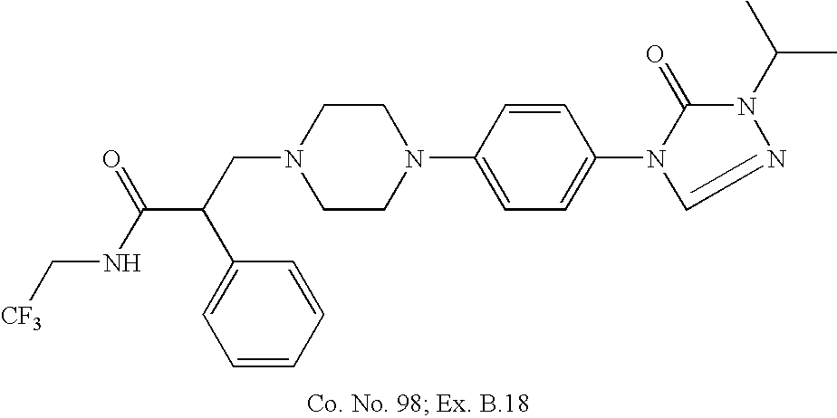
N1(CC(C(NC[CF3])=O)C2=CC=CC=C2)CCN(C2=CC=C(N3C(=O)N(C(C)C)N=C3)C=C2)CC1
